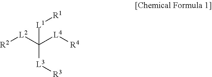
[R2][L2]C([L4][R4])([L1][R1])[L3][R3]
